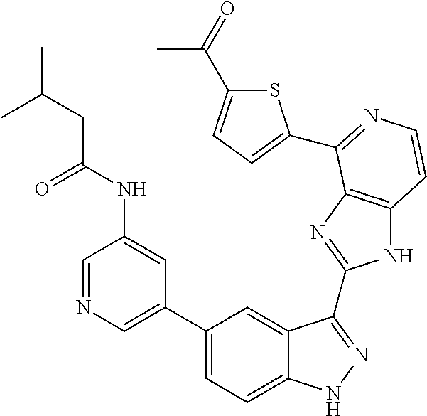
C1(C2=CN=CC(NC(=O)CC(C)C)=C2)=CC=C2C(=C1)C(C1=NC3=C(N1)C=CN=C3C1=CC=C(C(=O)C)S1)=NN2
